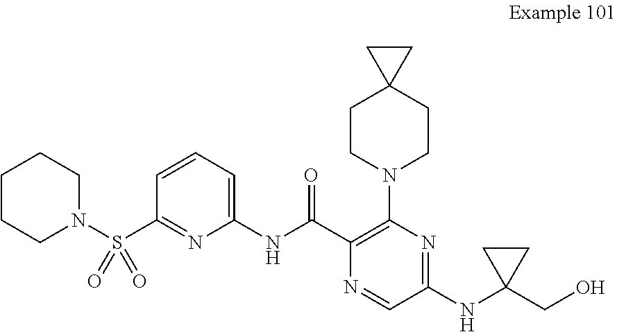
C1=NC(C(NC2=CC=CC(S(N3CCCCC3)(=O)=O)=N2)=O)=C(N2CCC3(CC2)CC3)N=C1NC1(CO)CC1
